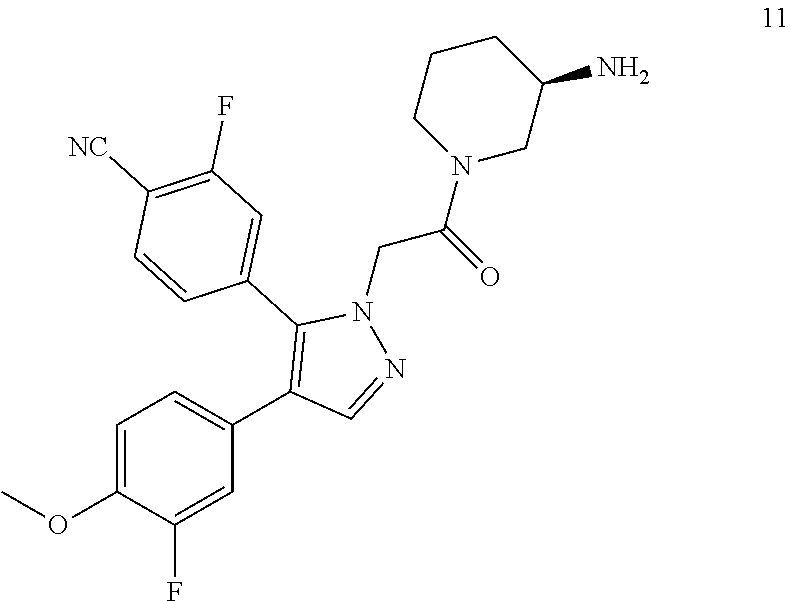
N1=CC(C2=CC=C(OC)C(F)=C2)=C(C2=CC(F)=C([NC])C=C2)N1CC(N1CC(N)CCC1)=O
